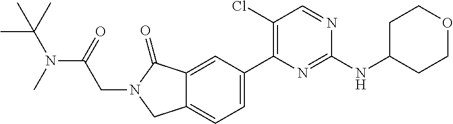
C12=CC=C(C3=C(Cl)C=NC(NC4CCOCC4)=N3)C=C1C(=O)N(CC(=O)N(C(C)(C)C)C)C2
